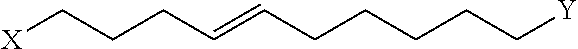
[X]CCCC=CCCCCC[Y]
